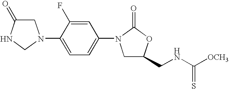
C1C(=O)NCN1C1=CC=C(N2CC(CNC([OCH3])=S)OC2=O)C=C1F
